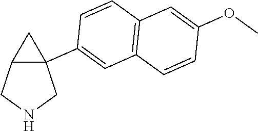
C12(C3=CC4=C(C=C3)C=C(OC)C=C4)C(CNC1)C2
